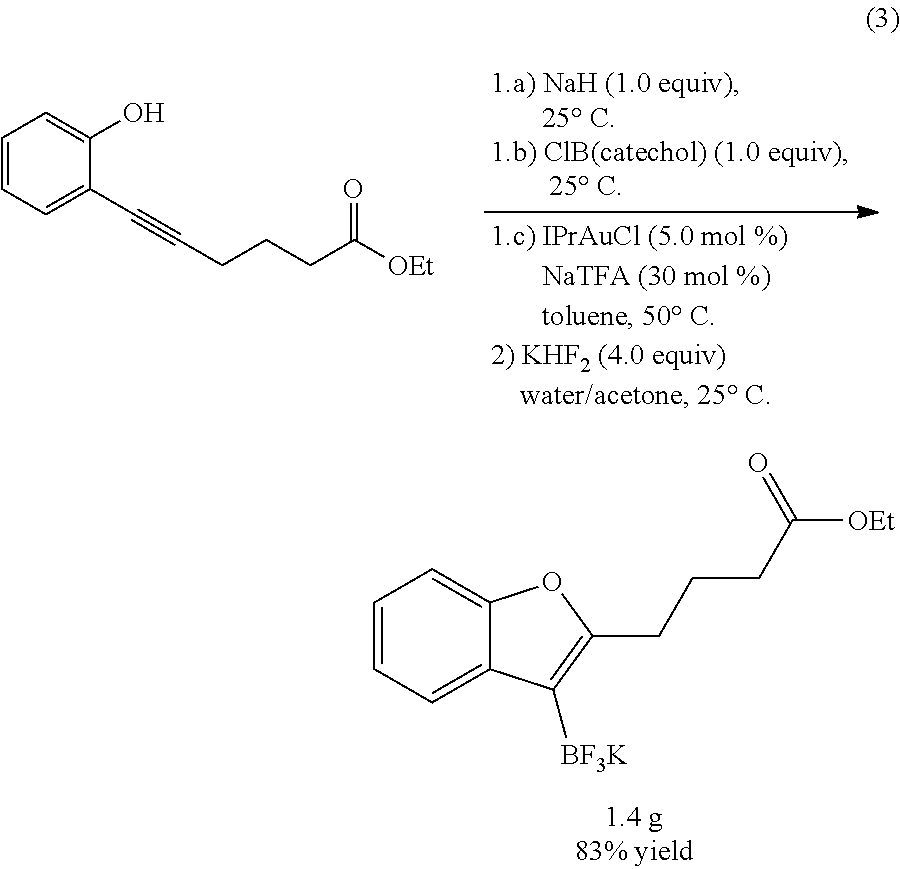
C1=CC=C(C#CCCCC([OEt])=O)C(O)=C1.C1=CC=C2C(=C1)OC(CCCC([OEt])=O)=C2[BF3K]
